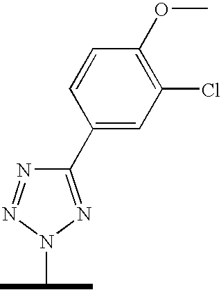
C1(C2=CC(Cl)=C(OC)C=C2)=NN(C(C)C)N=N1
